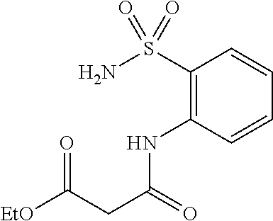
C1(S(N)(=O)=O)=C(NC(CC([EtO])=O)=O)C=CC=C1
